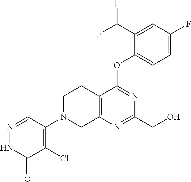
C1(CO)=NC2=C(CCN(C3=C(Cl)C(=O)NN=C3)C2)C(OC2=CC=C(F)C=C2C(F)F)=N1
